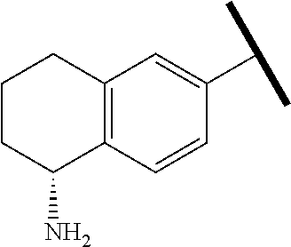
C12=C(C=CC(C(C)C)=C1)C(N)CCC2
